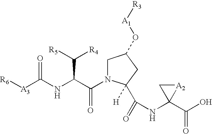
[R6][A3]C(NC(C(N1CC(O[A1][R3])CC1([H])C(=O)NC1(C(O)=O)[A2]C1)=O)C([R4])[R5])=O
